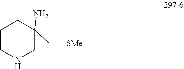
C1CNCC(N)(C[SMe])C1
